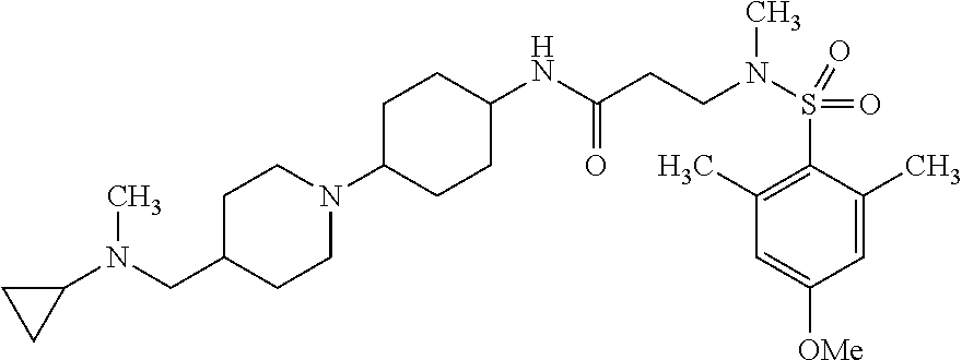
C1(N2CCC(CN(C3CC3)C)CC2)CCC(NC(CCN(S(C2=C(C)C=C([OMe])C=C2C)(=O)=O)C)=O)CC1
